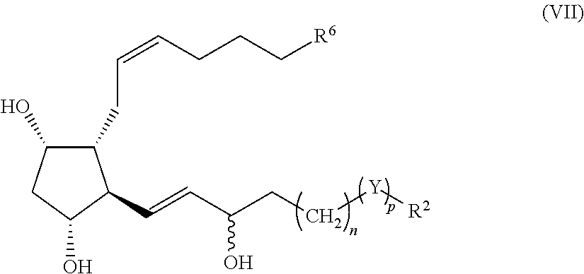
C1(O)CC(O)C(C=CC(O)CC[Y][R2])C1CC=CCCC[R6]
